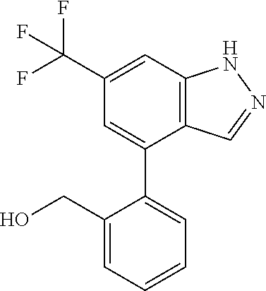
C12=C(C=C(C(F)(F)F)C=C1C1=CC=CC=C1CO)NN=C2
